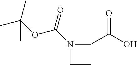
N1(C(OC(C)(C)C)=O)CCC1C(O)=O
